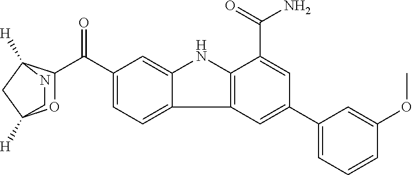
C1(C(=O)C2OC3([H])CC2([H])NC3)=CC=C2C(=C1)NC1=C2C=C(C2=CC=CC(OC)=C2)C=C1C(=O)N
